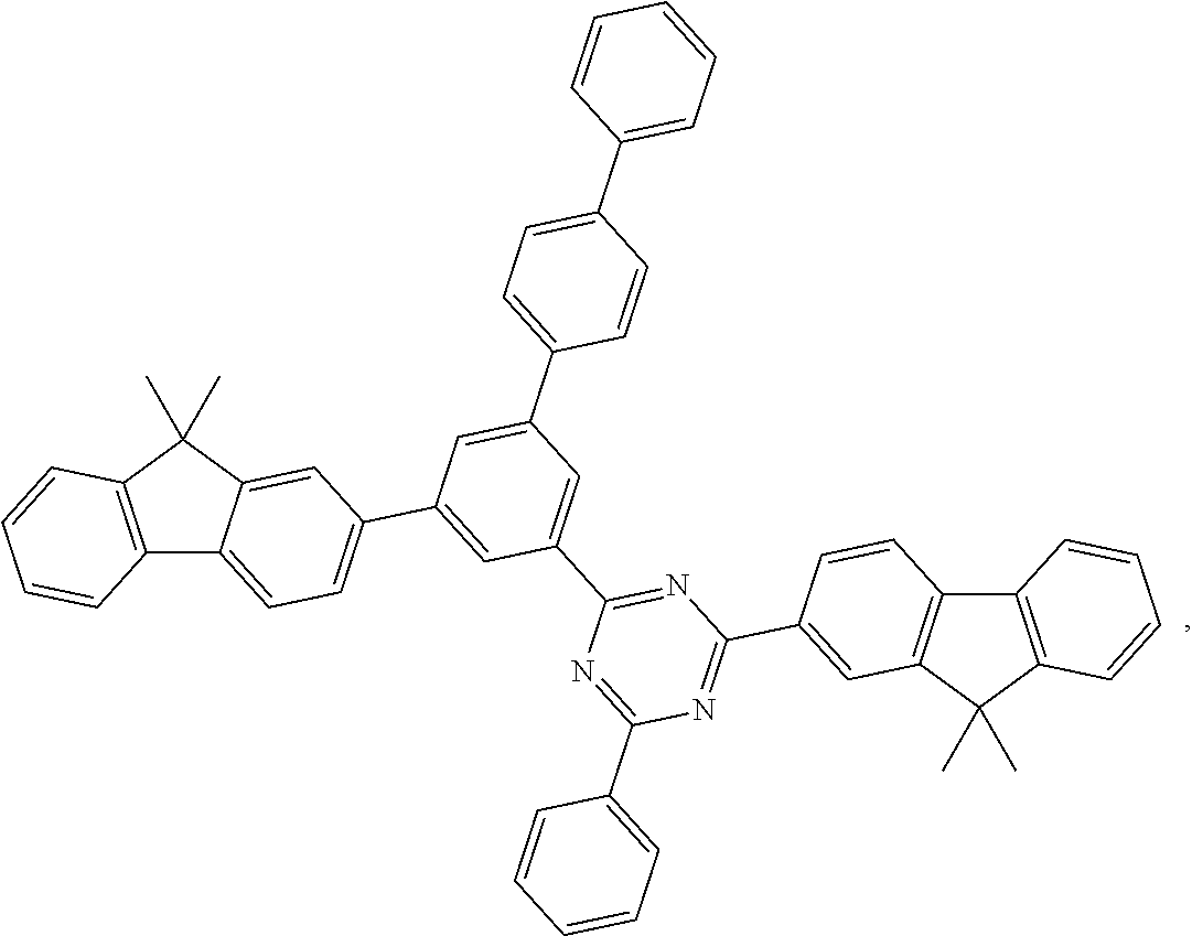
C12=C(C(C)(C)C3=CC(C4=CC(C5=NC(C6=CC7=C(C=C6)C6=C(C7(C)C)C=CC=C6)=NC(C6=CC=CC=C6)=N5)=CC(C5=CC=C(C6=CC=CC=C6)C=C5)=C4)=CC=C13)C=CC=C2
